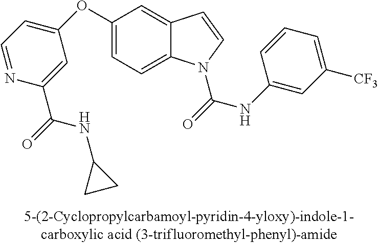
C1(OC2=CC=NC(C(NC3CC3)=O)=C2)=CC=C2C(=C1)C=CN2C(=O)NC1=CC([CF3])=CC=C1
